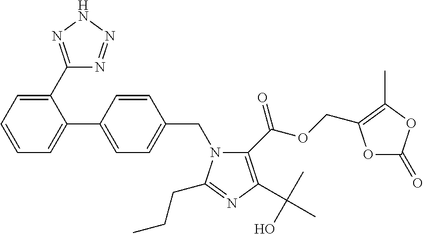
C1(C2=NNN=N2)=CC=CC=C1C1=CC=C(CN2C(C(OCC3=C(C)OC(=O)O3)=O)=C(C(C)(C)O)N=C2CCC)C=C1
